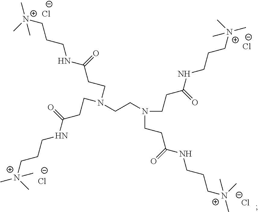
[Cl-].[Cl-].[Cl-].N(CCN(CCC(=O)NCCC[N+](C)(C)C)CCC(NCCC[N+](C)(C)C)=O)(CCC(=O)NCCC[N+](C)(C)C)CCC(=O)NCCC[N+](C)(C)C.[Cl-]
